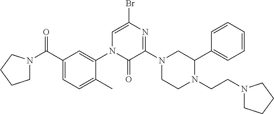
N1(C(C2=CC=C(C)C(N3C(=O)C(N4CC(C5=CC=CC=C5)N(CCN5CCCC5)CC4)=NC(Br)=C3)=C2)=O)CCCC1
